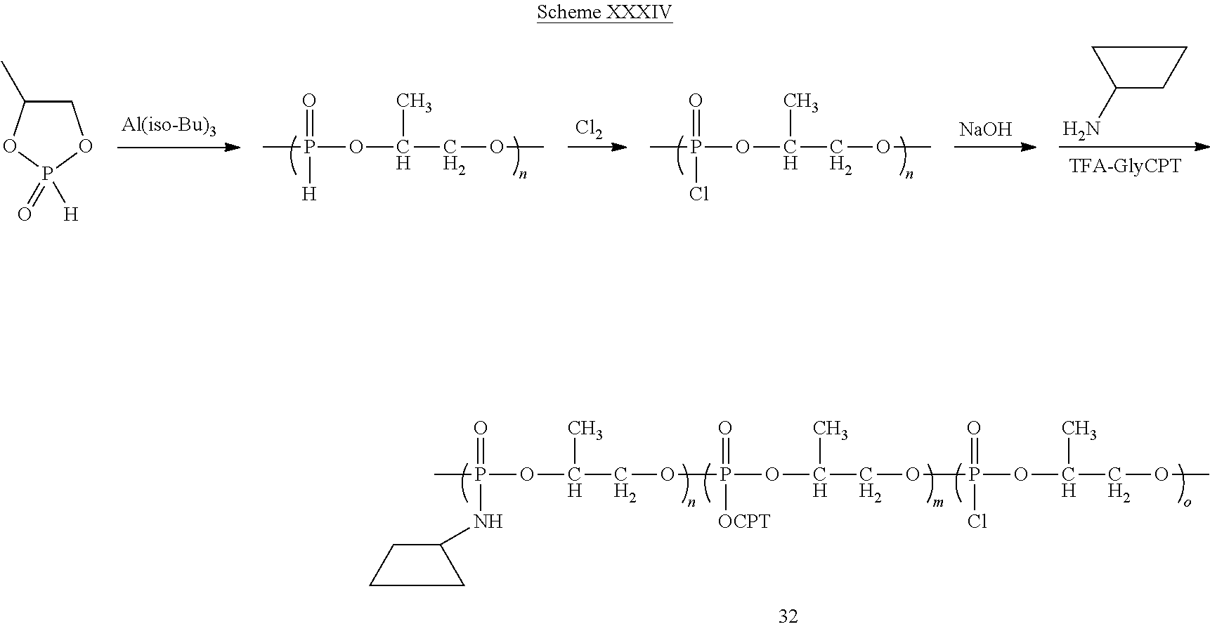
[Cl2].[NaOH].C1(N)CCC1.P(OC(COC)C)(=O)(Cl)C.P(OC(COC)C)(=O)([H])C.C1C(C)OP(=O)([H])O1.CP(OC(COP(OC(COP(OC(COC)C)(=O)Cl)C)(=O)[OCPT])C)(=O)NC1CCC1
